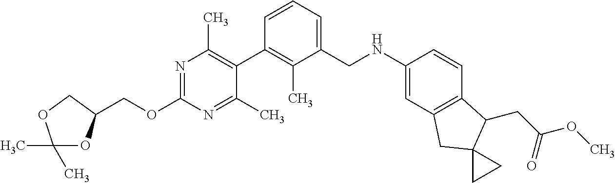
N1=C(OCC2OC(C)(C)OC2)N=C(C)C(C2=C(C)C(CNC3=CC4=C(C=C3)C(CC(OC)=O)C3(C4)CC3)=CC=C2)=C1C
